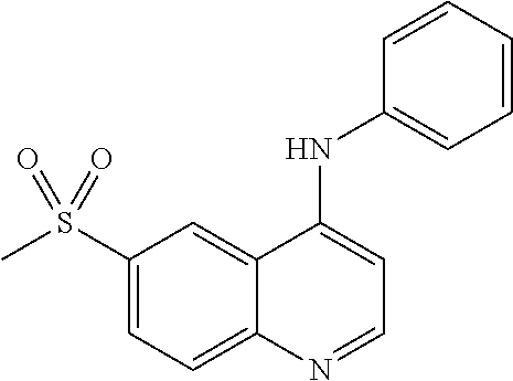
C1(S(C)(=O)=O)=CC=C2C(=C1)C(NC1=CC=CC=C1)=CC=N2
